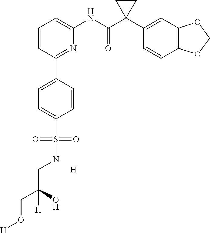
[H].C1=CC(C2=CC=C(S(NCC(CO[H])(O)[H])(=O)=O)C=C2)=NC(NC(C2(C3=CC4=C(C=C3)OCO4)CC2)=O)=C1
